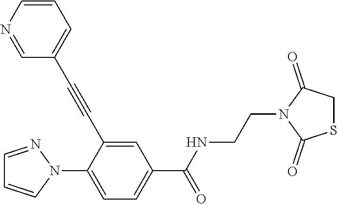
C1=NN(C2=CC=C(C(NCCN3C(=O)SCC3=O)=O)C=C2C#CC2=CC=CN=C2)C=C1
